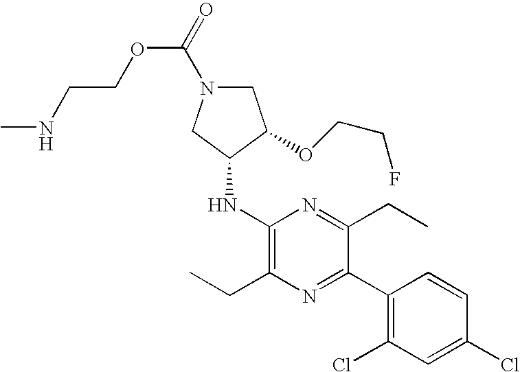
C(COC(N1CC(OCCF)C(NC2=C(CC)N=C(C3=C(Cl)C=C(Cl)C=C3)C(CC)=N2)C1)=O)NC
